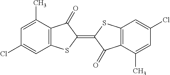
C12=C(C(C)=CC(Cl)=C1)C(=O)C(=C1C(=O)C3=C(C=C(Cl)C=C3C)S1)S2
